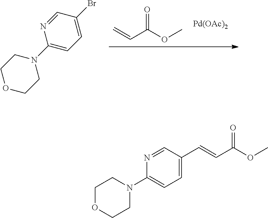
C=CC(=O)OC.[Pd(OAc)2].C1(N2CCOCC2)=CC=C(Br)C=N1.C1(N2CCOCC2)=CC=C(C=CC(=O)OC)C=N1
